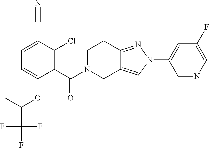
C1(C#N)=CC=C(OC(C(F)(F)F)C)C(C(=O)N2CCC3=NN(C4=CC(F)=CN=C4)C=C3C2)=C1Cl
